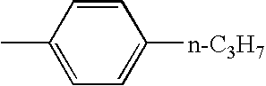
C1(C)=CC=C([n-C3H7])C=C1
